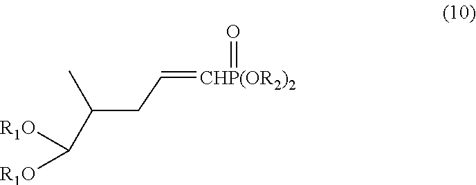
[R1O]C([R1O])C(C)CC=[CHP(OR2)2]=O
